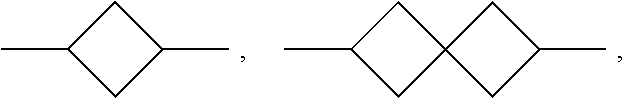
C1(C)CC(C)C1.C1C(C)CC12CC(C)C2
